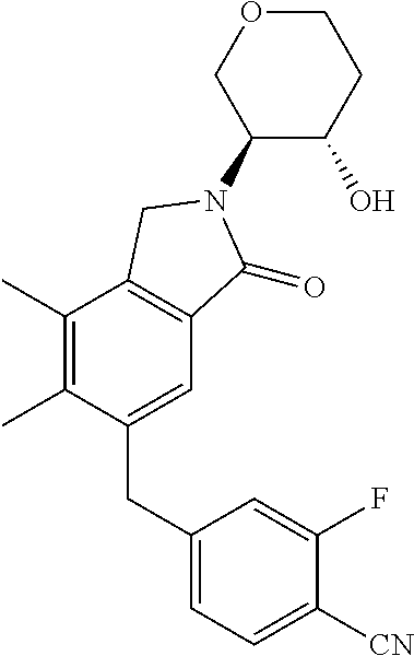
C1(CC2=CC=C([CN])C(F)=C2)=CC2=C(C(C)=C1C)CN(C1C(O)CCOC1)C2=O
